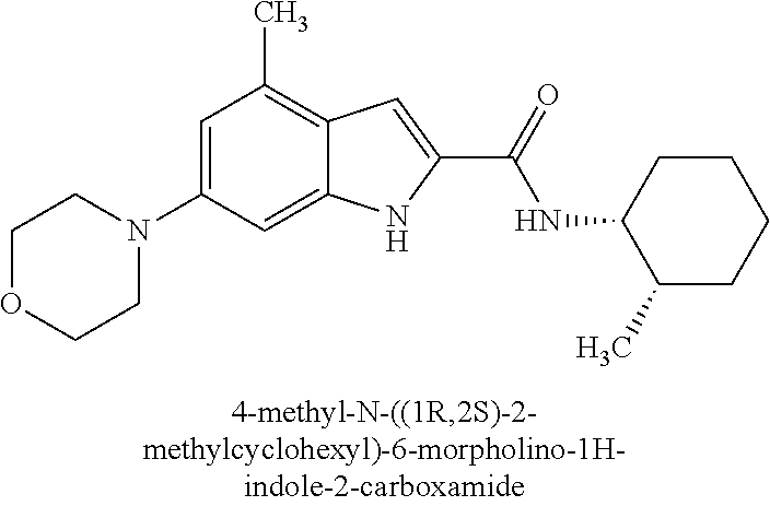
C12=CC(N3CCOCC3)=CC(C)=C1C=C(C(=O)NC1C(C)CCCC1)N2
